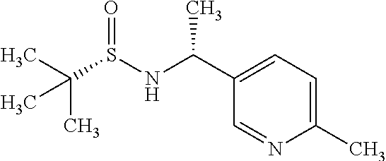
C1(C)=CC=C(C(NS(C(C)(C)C)=O)C)C=N1
